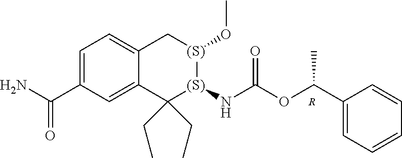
C1=C(C(=O)N)C=C2C(=C1)C[(S)](OC)[(S)](NC(OC(C1=CC=CC=C1)C)=O)C2(CC)CC.[R]
